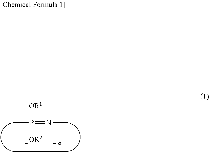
[OR1]P([OR2])(=NC)C
